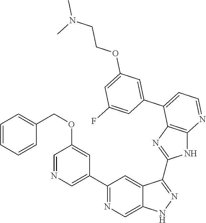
C1(C2=NC=C3C(=C2)C(C2=NC4=C(N2)N=CC=C4C2=CC(OCCN(C)C)=CC(F)=C2)=NN3)=CN=CC(OCC2=CC=CC=C2)=C1
